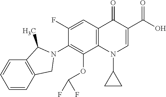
C12=C(C=C(F)C(N3C(C)C4=C(C3)C=CC=C4)=C1OC(F)F)C(=O)C(C(=O)O)=CN2C1CC1
